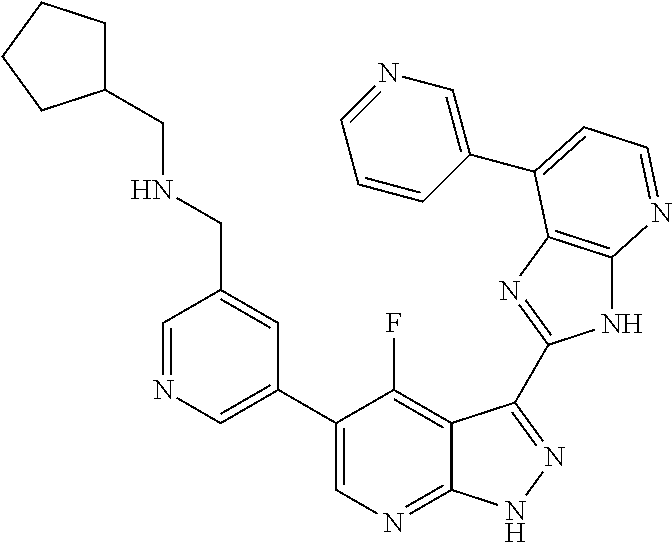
C1=NC=C(C2=CN=C3C(=C2F)C(C2=NC4=C(N2)N=CC=C4C2=CN=CC=C2)=NN3)C=C1CNCC1CCCC1
